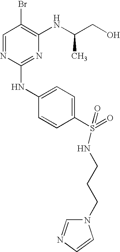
C1=NC(NC2=CC=C(S(=O)(=O)NCCCN3C=NC=C3)C=C2)=NC(NC(CO)C)=C1Br
